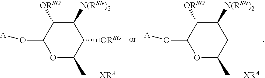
C1([N(RSN)2])C([ORSO])C(O[A])OC(C[XRA])C1.C1([N(RSN)2])C([ORSO])C(O[A])OC(C[XRA])C1[ORSO]
